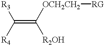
C(=C([R2OH])[OCH2CH2][RG])([R4])[R3]
